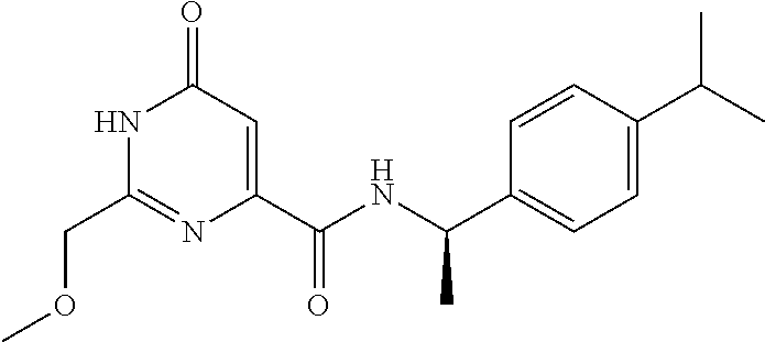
C1(COC)=NC(C(NC(C2=CC=C(C(C)C)C=C2)C)=O)=CC(=O)N1
